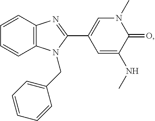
C1=CC2=C(C=C1)N=C(C1=CN(C)C(=O)C(NC)=C1)N2CC1=CC=CC=C1
